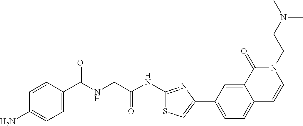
C1=CC(C(NCC(NC2=NC(C3=CC=C4C(=C3)C(=O)N(CCN(C)C)C=C4)=CS2)=O)=O)=CC=C1N
